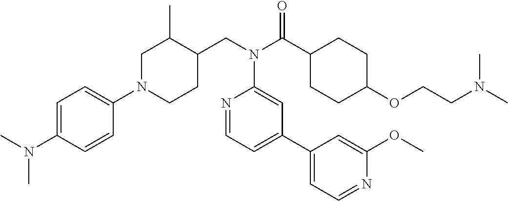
C1(N2CCC(CN(C(C3CCC(OCCN(C)C)CC3)=O)C3=CC(C4=CC=NC(OC)=C4)=CC=N3)C(C)C2)=CC=C(N(C)C)C=C1
